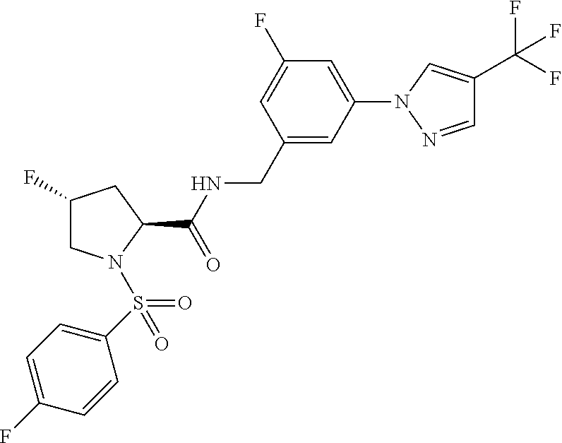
N1(C2=CC(F)=CC(CNC(C3CC(F)CN3S(=O)(C3=CC=C(F)C=C3)=O)=O)=C2)N=CC(C(F)(F)F)=C1
